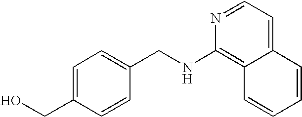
N1=CC=C2C(=C1NCC1=CC=C(CO)C=C1)C=CC=C2
